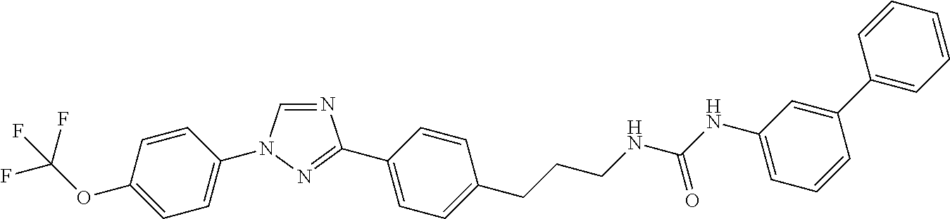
C1=CC(OC(F)(F)F)=CC=C1N1C=NC(C2=CC=C(CCCNC(NC3=CC=CC(C4=CC=CC=C4)=C3)=O)C=C2)=N1
